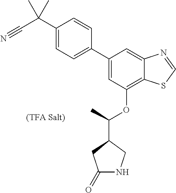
C1=C(C2=CC=C(C(C#N)(C)C)C=C2)C=C2C(=C1OC(C1CC(=O)NC1)C)SC=N2
